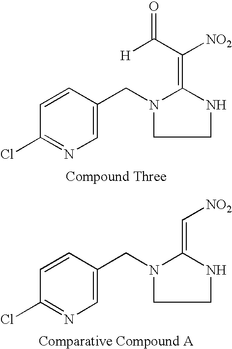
C1(Cl)=NC=C(CN2C(=C([NO2])C([H])=O)NCC2)C=C1.C1(Cl)=NC=C(CN2C(=C[NO2])NCC2)C=C1
